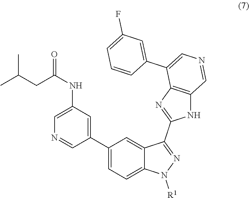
C1(C2=CC(NC(=O)CC(C)C)=CN=C2)=CC=C2C(=C1)C(C1=NC3=C(N1)C=NC=C3C1=CC(F)=CC=C1)=NN2[R1]
